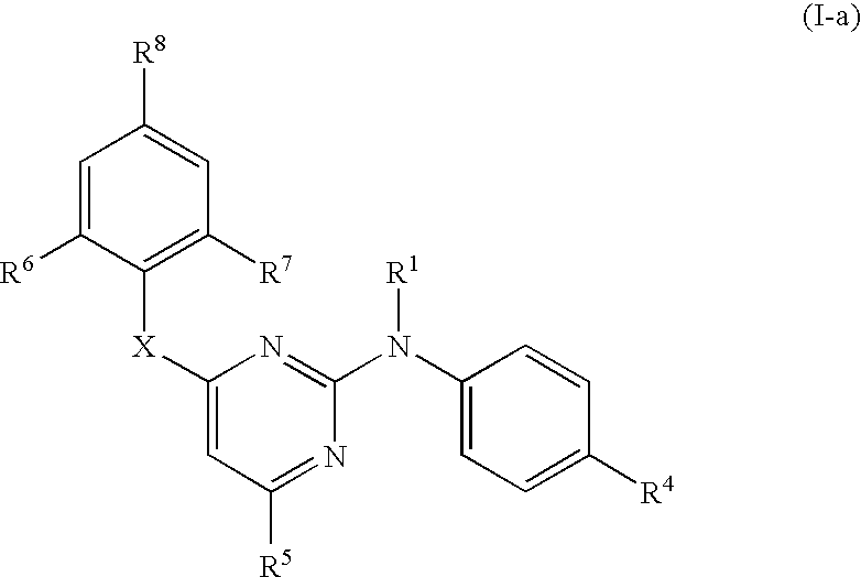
C1=C([R6])C([X]C2=CC([R5])=NC(N(C3=CC=C([R4])C=C3)[R1])=N2)=C([R7])C=C1[R8]
